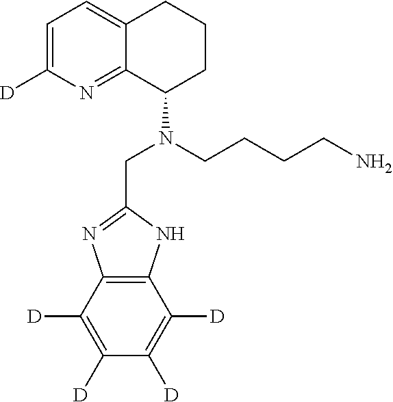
C12=C(C([D])=C([D])C([D])=C1[D])N=C(CN(C1CCCC3=CC=C([D])N=C13)CCCCN)N2
